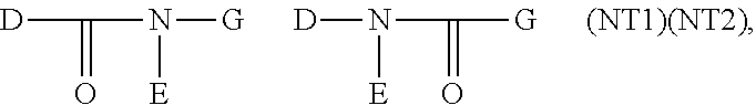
[D]C(=O)N([E])[G].[D]N([E])C(=O)[G]
